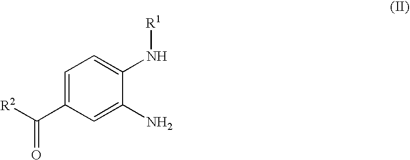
C1=C(C([R2])=O)C=C(N)C(N[R1])=C1
